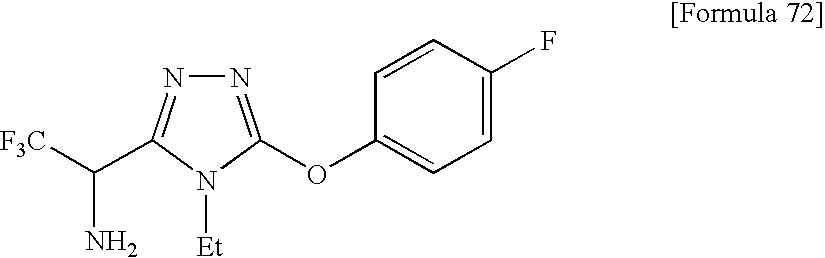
N1=C(OC2=CC=C(F)C=C2)N([Et])C(C(N)[F3C])=N1
